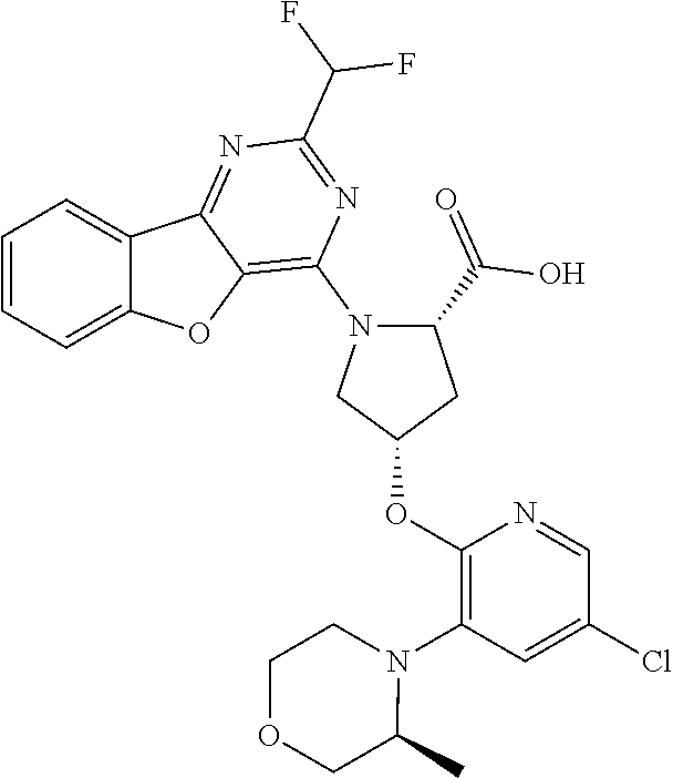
C1=CC=C2C(=C1)C1=NC(C(F)F)=NC(N3C(C(=O)O)CC(OC4=C(N5CCOCC5C)C=C(Cl)C=N4)C3)=C1O2
